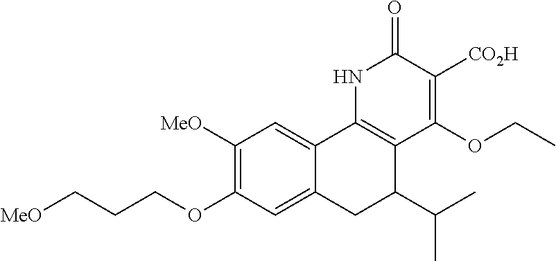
C12=C(NC(=O)C([CO2H])=C1OCC)C1=CC([MeO])=C(OCCC[MeO])C=C1CC2C(C)C
